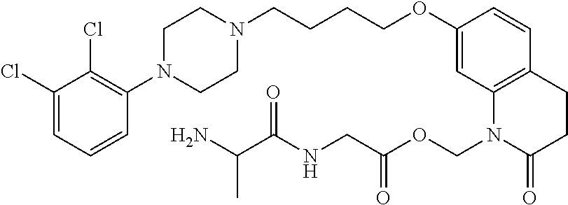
C1(Cl)=CC=CC(N2CCN(CCCCOC3=CC4=C(C=C3)CCC(=O)N4COC(=O)CNC(C(N)C)=O)CC2)=C1Cl
